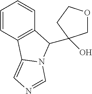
C1=CC2=C(C=C1)C(C1(O)COCC1)N1C2=CN=C1
